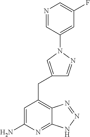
C1=C(N)N=C2C(=C1CC1=CN(C3=CC(F)=CN=C3)N=C1)N=NN2
